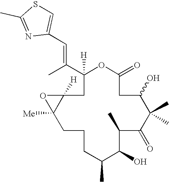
C1(C(C)=CC2=CSC(C)=N2)([H])OC(=O)CC(O)C(C)(C)C(=O)C(C)C(O)C(C)CCCC2([Me])C([H])(C1)O2
